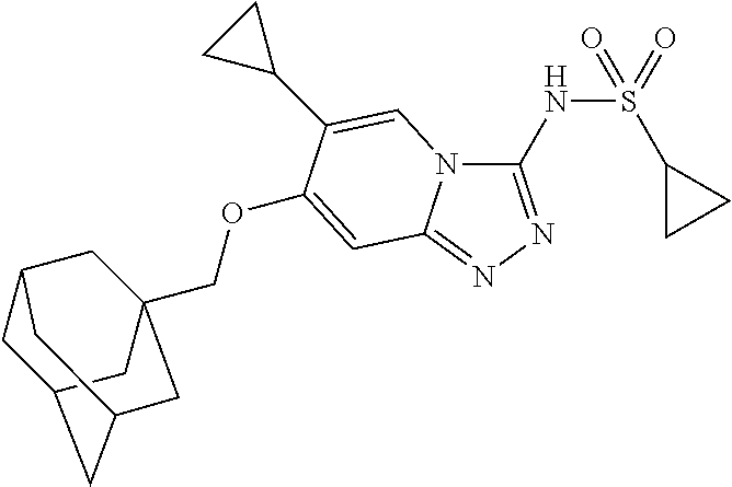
C1C2CC3CC(COC4=CC5=NN=C(NS(=O)(C6CC6)=O)N5C=C4C4CC4)(CC1C3)C2
